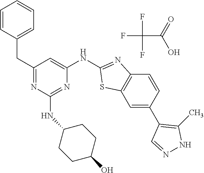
C1=CC(CC2=NC(NC3CCC(O)CC3)=NC(NC3=NC4=C(C=C(C5=C(C)NN=C5)C=C4)S3)=C2)=CC=C1.FC(F)(F)C(O)=O
